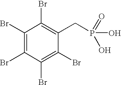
C1(Br)=C(Br)C(Br)=C(Br)C(CP(=O)(O)O)=C1Br
